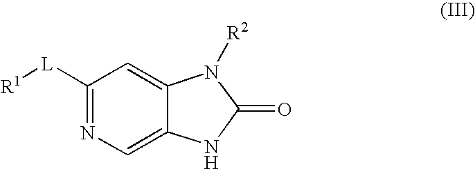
[R1][L]C1=NC=C2C(=C1)N([R2])C(=O)N2
